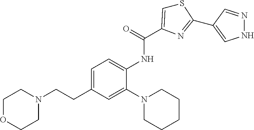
C1OCCN(CCC2=CC=C(NC(=O)C3=CSC(C4=CNN=C4)=N3)C(N3CCCCC3)=C2)C1
